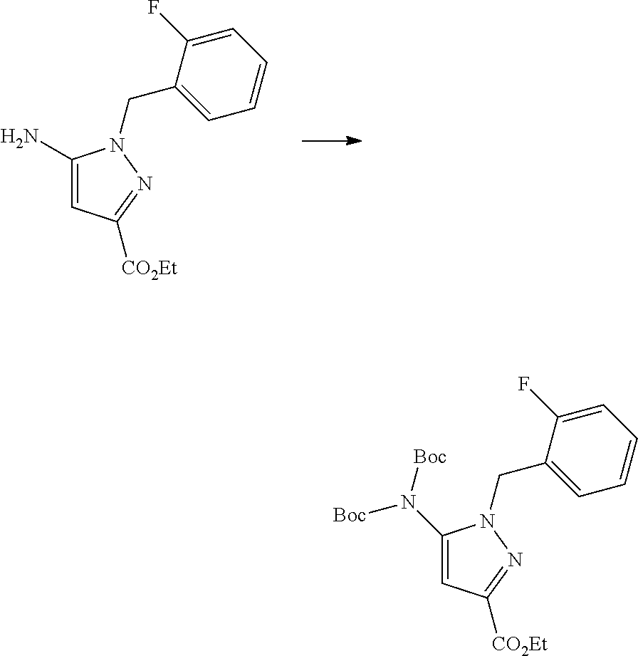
N(C1=CC([CO2Et])=NN1CC1=CC=CC=C1F)([Boc])[Boc].NC1=CC([CO2Et])=NN1CC1=CC=CC=C1F
